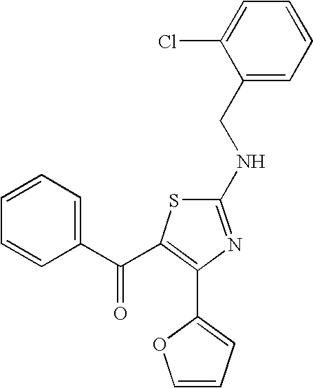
C1=CC=C(C(C2=C(C3=CC=CO3)N=C(NCC3=CC=CC=C3Cl)S2)=O)C=C1
